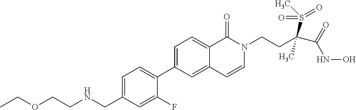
C1=C(CNCCOCC)C=C(F)C(C2=CC=C3C(=C2)C=CN(CCC(C(=O)NO)(S(C)(=O)=O)C)C3=O)=C1
